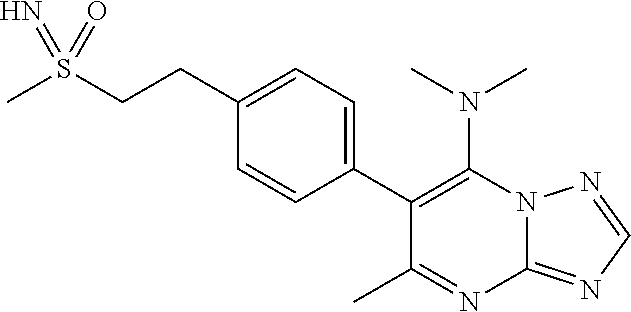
C1(N(C)C)=C(C2=CC=C(CCS(C)(=O)=N)C=C2)C(C)=NC2=NC=NN12
